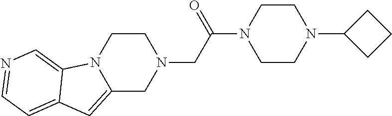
C1CN2C(=CC3=CC=NC=C23)CN1CC(N1CCN(C2CCC2)CC1)=O
